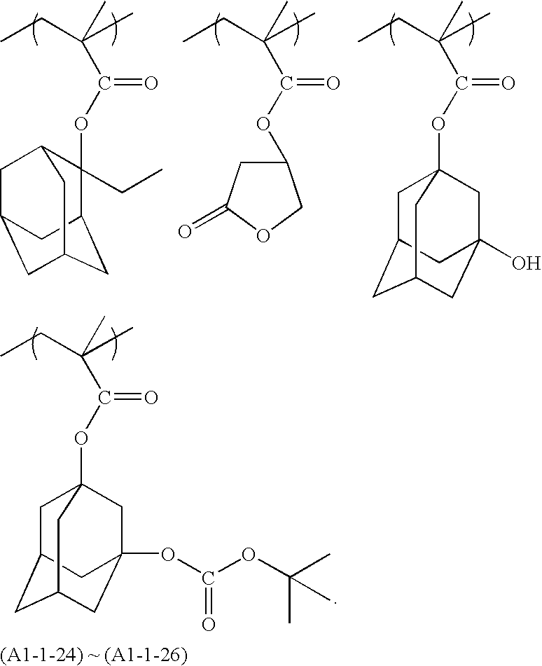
C1(CC)(OC(C(C)(CC)C)=O)C2CC3CC(CC1C3)C2.C1(OC(C(C)(CC)C)=O)CC(=O)OC1.O(C(C(C)(CC)C)=O)C12CC3CC(CC(O)(C1)C3)C2.O(C(C(C)(CC)C)=O)C12CC3CC(CC(OC(OC(C)(C)C)=O)(C1)C3)C2
